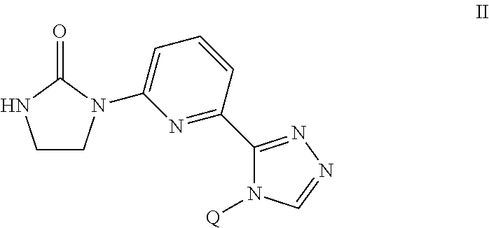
C1CN(C2=CC=CC(C3=NN=CN3[Q])=N2)C(=O)N1
